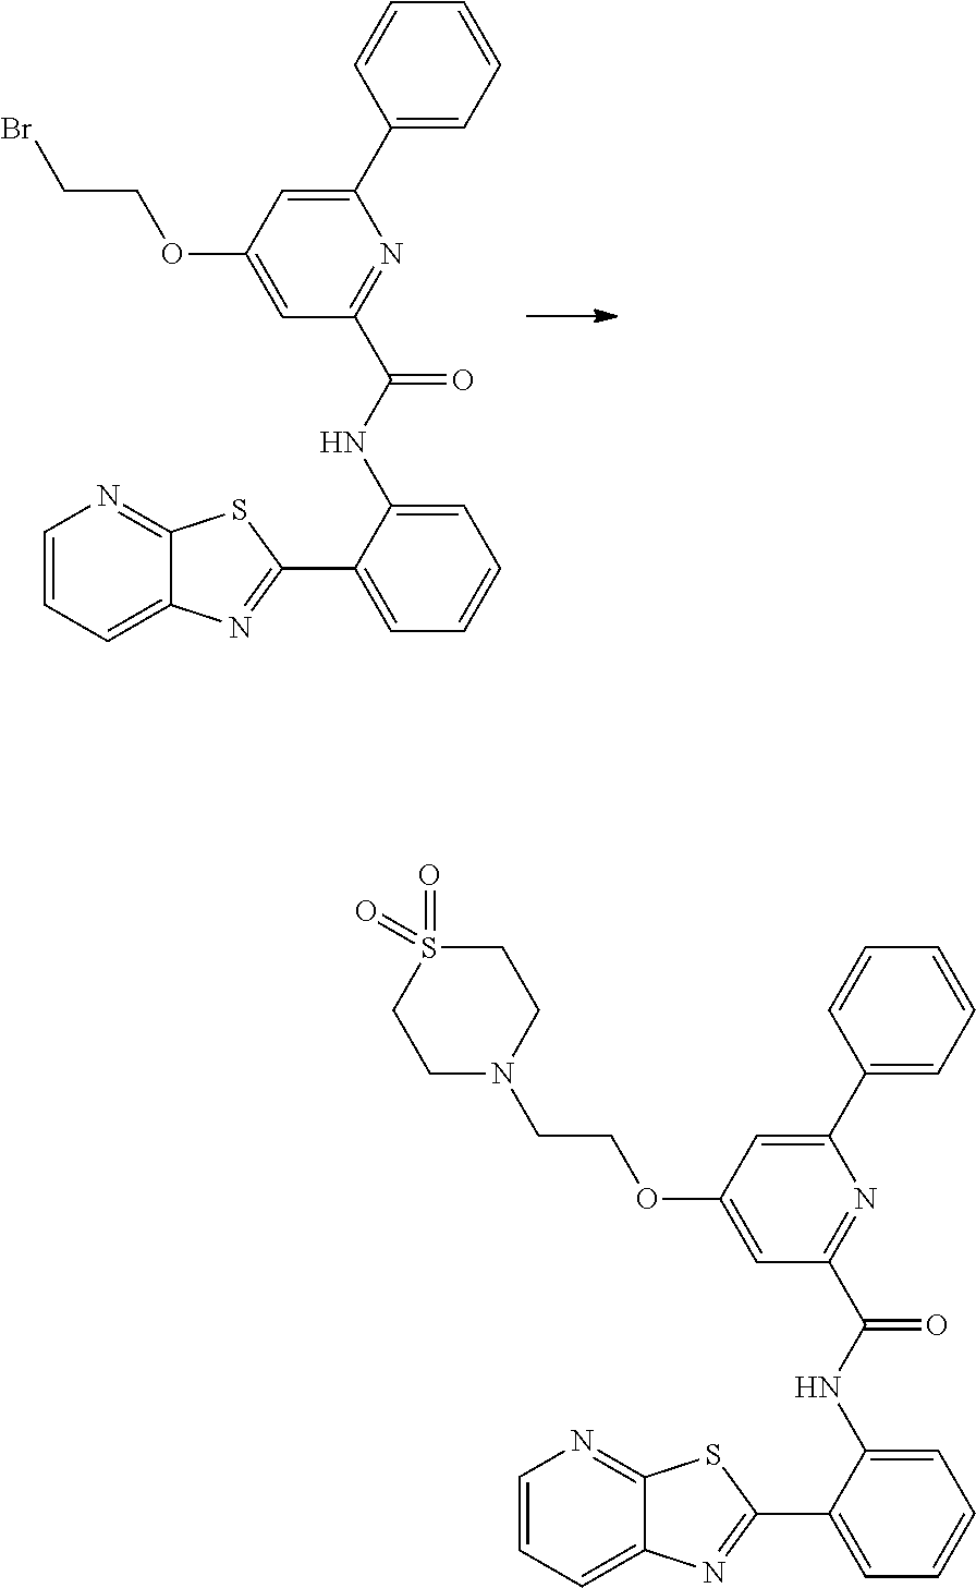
C1(C2=CC=CC=C2)=CC(OCCBr)=CC(C(NC2=CC=CC=C2C2=NC3=CC=CN=C3S2)=O)=N1.C1(C2=CC=CC=C2)=CC(OCCN2CCS(=O)(=O)CC2)=CC(C(NC2=CC=CC=C2C2=NC3=CC=CN=C3S2)=O)=N1
